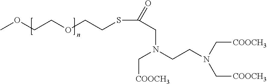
COCCOCCSC(=O)CN(CCN(C[COOCH3])C[COOCH3])C[COOCH3]
